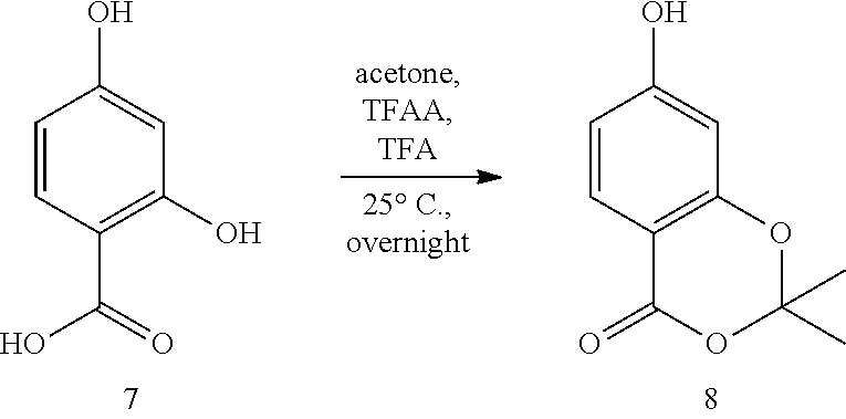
C1=CC(C(=O)O)=C(O)C=C1O.C1=CC2=C(C=C1O)OC(C)(C)OC2=O
